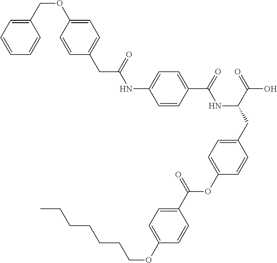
C1=CC(C(=O)NC(CC2=CC=C(OC(C3=CC=C(OCCCCCCC)C=C3)=O)C=C2)C(=O)O)=CC=C1NC(CC1=CC=C(OCC2=CC=CC=C2)C=C1)=O
